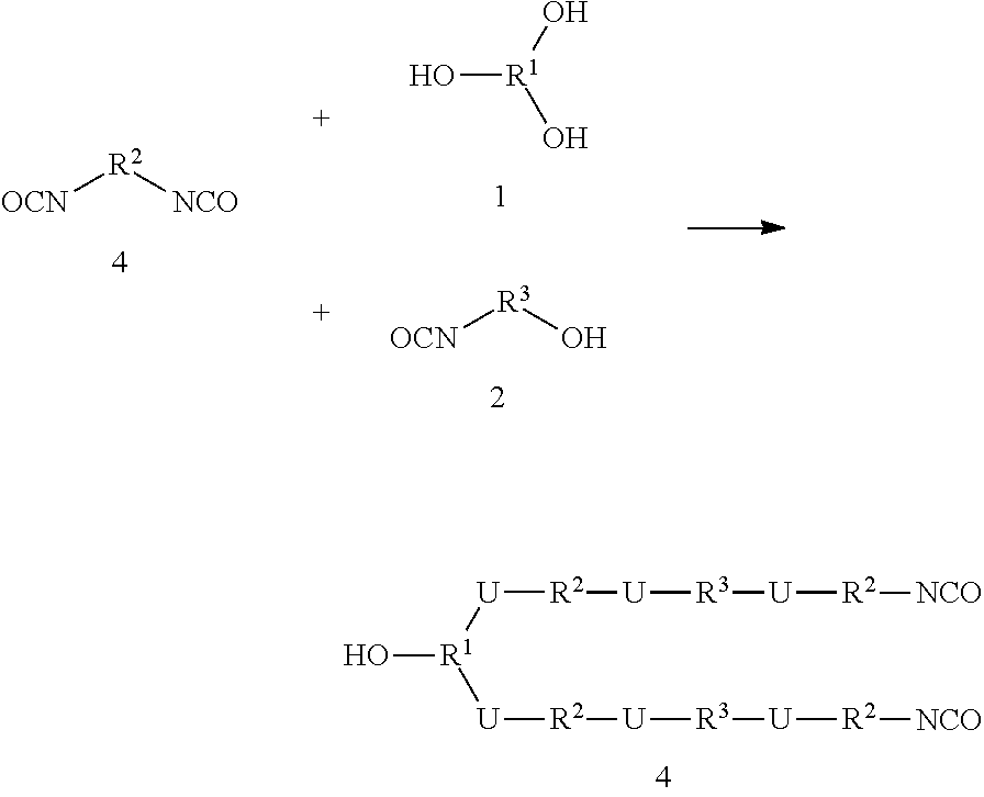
O[R1]([U][R2][U][R3][U][R2][NCO])[U][R2][U][R3][U][R2][NCO].[OCN][R2][NCO].[OCN][R3]O.O[R1](O)O
